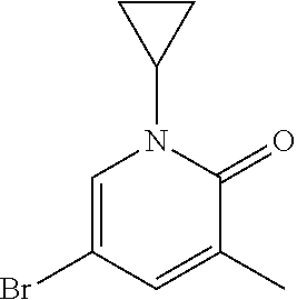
C1=C(Br)C=C(C)C(=O)N1C1CC1
